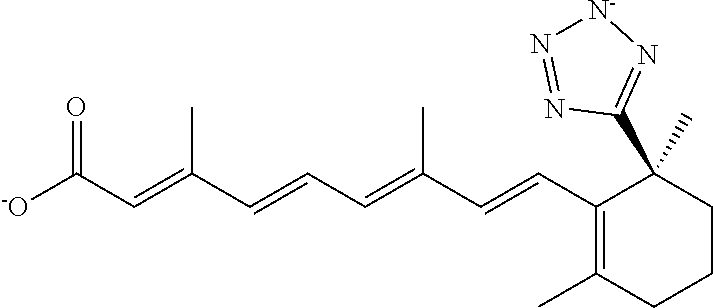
C(C=C(C=CC=C(C=CC1=C(C)CCCC1(C1=N[N-]N=N1)C)C)C)([-O])=O
